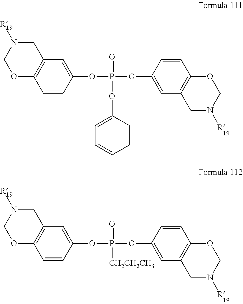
C1=CC(OP(OC2=CC3=C(C=C2)OCN([R])C3)(=O)OC2=CC=CC=C2)=CC2=C1OCN([R])C2.C1=CC(OP(OC2=CC3=C(C=C2)OCN([R])C3)(=O)[CH2CH2CH3])=CC2=C1OCN([R])C2
